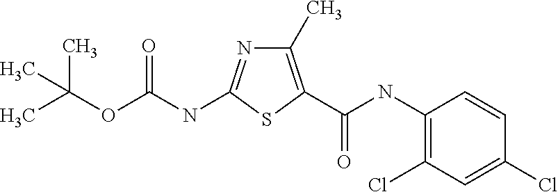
C1(C)=C(C(NC2=C(Cl)C=C(Cl)C=C2)=O)SC(NC(OC(C)(C)C)=O)=N1
